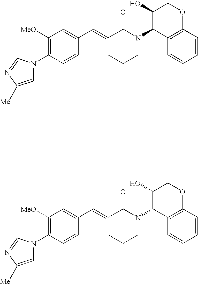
C1=CC(N2C=C([Me])N=C2)=C([OMe])C=C1C=C1CCCN(C2C3=C(OCC2O)C=CC=C3)C1=O.C1=CC(N2C=C([Me])N=C2)=C([OMe])C=C1C=C1CCCN(C2C3=C(OCC2O)C=CC=C3)C1=O
